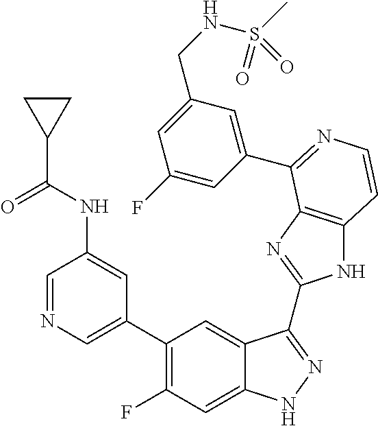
C1=C(C2=C(F)C=C3C(=C2)C(C2=NC4=C(N2)C=CN=C4C2=CC(CNS(C)(=O)=O)=CC(F)=C2)=NN3)C=C(NC(C2CC2)=O)C=N1
